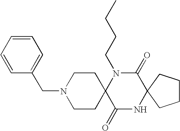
C1=C(CN2CCC3(CC2)C(=O)NC2(C(=O)N3CCCC)CCCC2)C=CC=C1
